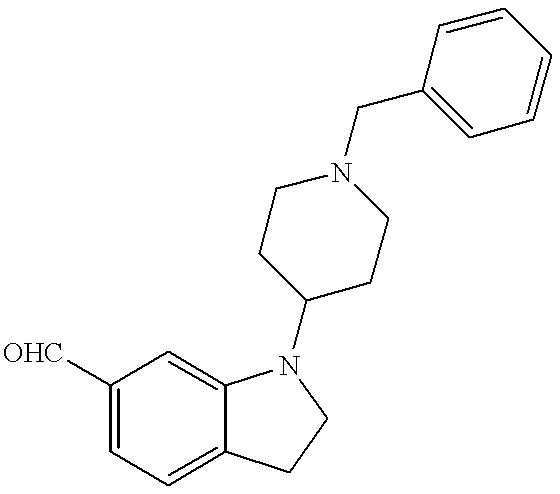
C1([OHC])=CC=C2C(=C1)N(C1CCN(CC3=CC=CC=C3)CC1)CC2
